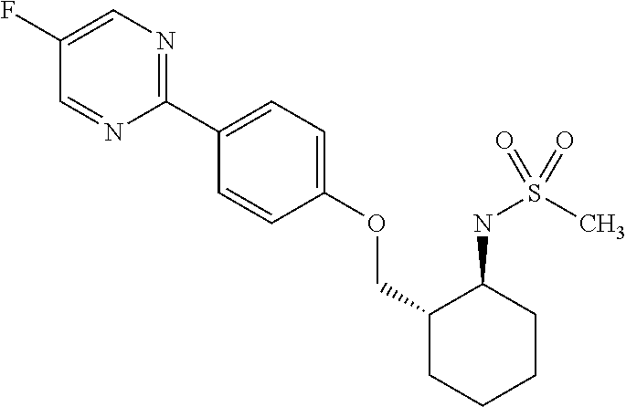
C1(F)=CN=C(C2=CC=C(OCC3CCCCC3NS(C)(=O)=O)C=C2)N=C1
